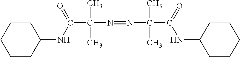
C(C(C)(C)N=NC(C)(C)C(=O)NC1CCCCC1)(NC1CCCCC1)=O
